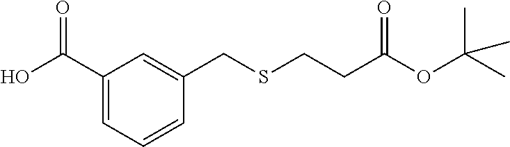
C1(C(O)=O)=CC=CC(CSCCC(OC(C)(C)C)=O)=C1
